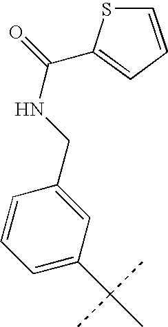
C1=C(C(C)(C)C)C=C(CNC(=O)C2=CC=CS2)C=C1
